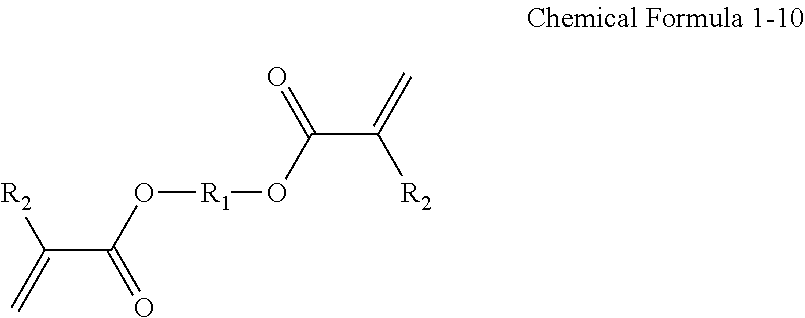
C=C([R2])C(O[R1]OC(C(=C)[R2])=O)=O
